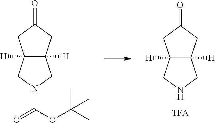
C12([H])C([H])(CC(=O)C1)CNC2.C12([H])C([H])(CC(=O)C1)CN(C(OC(C)(C)C)=O)C2
